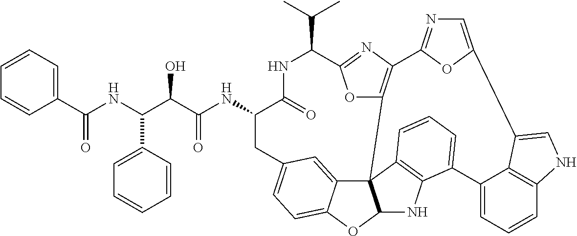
C(=O)(NC1C(=O)NC(C(C)C)C2=NC3=C(O2)C24C5=CC(=CC=C5OC2NC2=C4C=CC=C2C2=CC=CC4=C2C(=CN4)C2=CN=C3O2)C1)C(C(NC(C1=CC=CC=C1)=O)C1=CC=CC=C1)O
